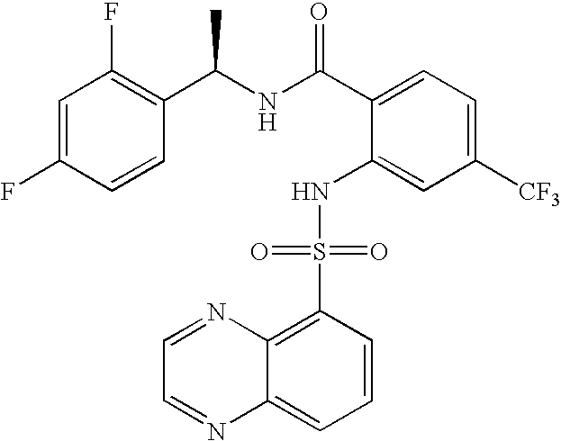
C(C1=CC=C([CF3])C=C1NS(C1=C2C(=CC=C1)N=CC=N2)(=O)=O)(=O)NC(C1=C(F)C=C(F)C=C1)C
